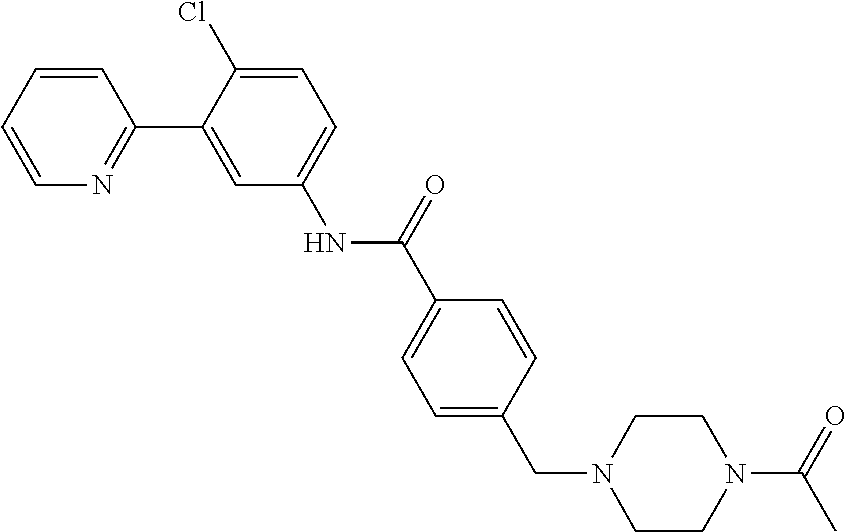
C1=CN=C(C2=CC(NC(C3=CC=C(CN4CCN(C(=O)C)CC4)C=C3)=O)=CC=C2Cl)C=C1
